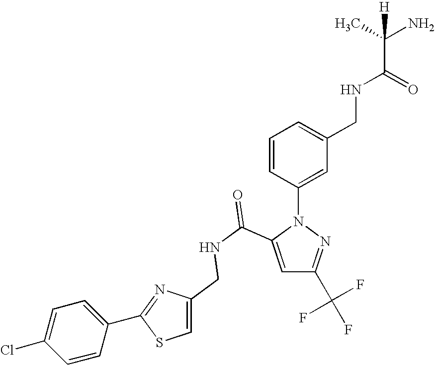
C1=C(Cl)C=CC(C2=NC(CNC(=O)C3=CC(C(F)(F)F)=NN3C3=CC(CNC(C(N)(C)[H])=O)=CC=C3)=CS2)=C1
